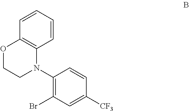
C1=CC=CC2=C1N(C1=C(Br)C=C([CF3])C=C1)CCO2
